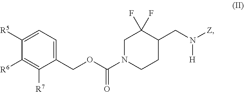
C1N(C(OCC2=CC=C([R5])C([R6])=C2[R7])=O)CCC(CN([Z])[H])C1(F)F
